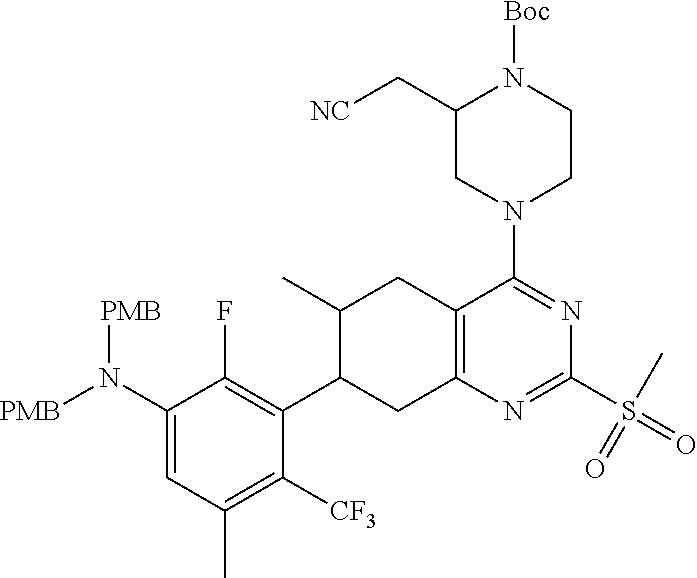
C1(N([PMB])[PMB])=CC(C)=C([CF3])C(C2CC3=C(CC2C)C(N2CCN([Boc])C(C[NC])C2)=NC(S(=O)(C)=O)=N3)=C1F
